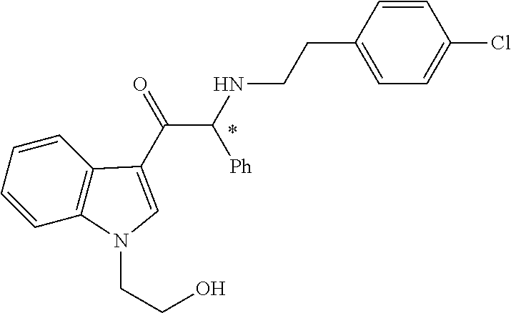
C1=CC2=C(C=C1)C(C(=O)C(NCCC1=CC=C(Cl)C=C1)[Ph])=CN2CCO
